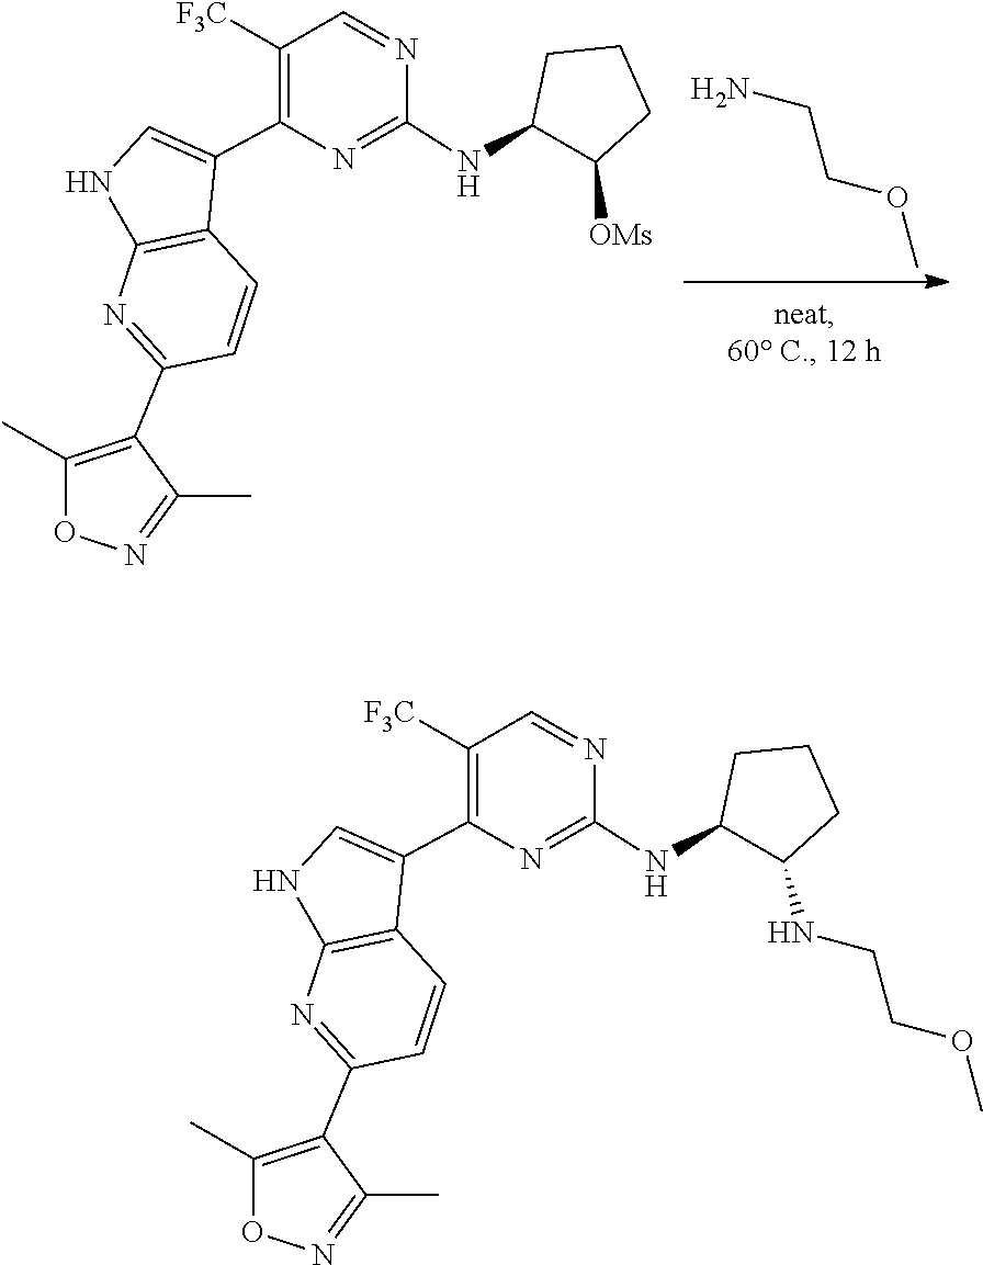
NCCOC.C1(NC2C([OMs])CCC2)=NC(C2=CNC3=C2C=CC(C2=C(C)ON=C2C)=N3)=C([F3C])C=N1.C1(NC2C(NCCOC)CCC2)=NC(C2=CNC3=C2C=CC(C2=C(C)ON=C2C)=N3)=C([F3C])C=N1
